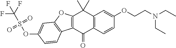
C12=C(C(=O)C3=C(C1(C)C)C=C(OCCN(CC)CC)C=C3)C1=C(O2)C=C(OS(C(F)(F)F)(=O)=O)C=C1
